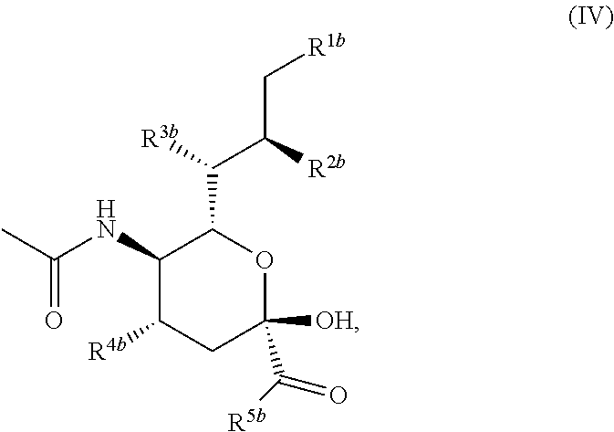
C1(NC(C)=O)C([R4b])CC([OH])(C([R5b])=O)OC1C([R3b])C([R2b])C[R1b]
